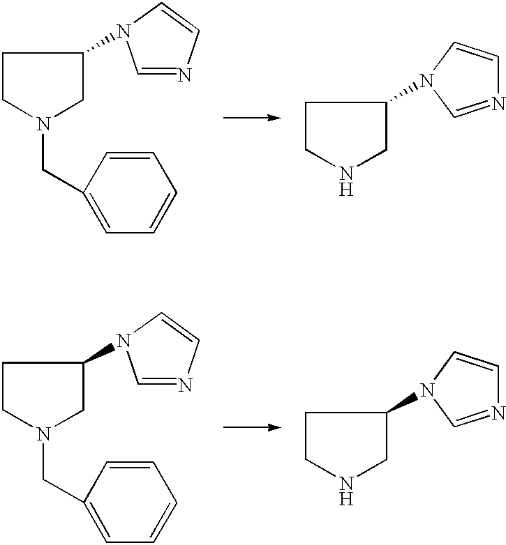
C1CNCC1N1C=NC=C1.C1=NC=CN1C1CCN(CC2=CC=CC=C2)C1.C1CNCC1N1C=NC=C1.C1=NC=CN1C1CCN(CC2=CC=CC=C2)C1
